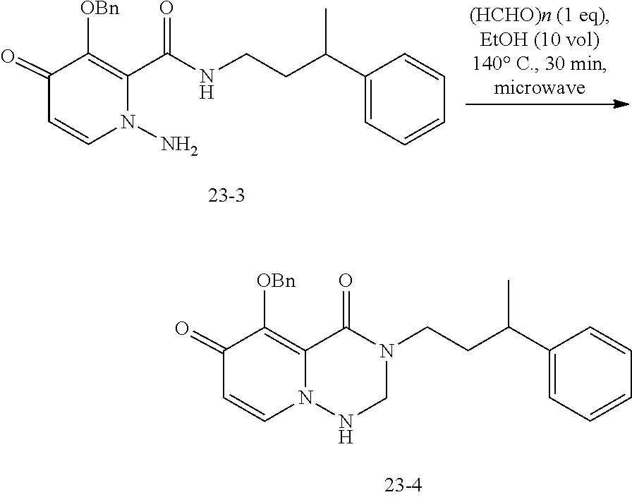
C1=CC=CC=C1C(CCNC(C1=C([OBn])C(=O)C=CN1N)=O)C.N1CN(CCC(C2=CC=CC=C2)C)C(=O)C2=C([OBn])C(=O)C=CN12
